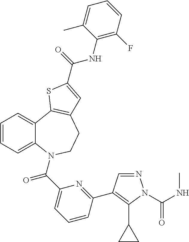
N1=CC(C2=NC(C(=O)N3C4=CC=CC=C4C4=C(CC3)C=C(C(=O)NC3=C(F)C=CC=C3C)S4)=CC=C2)=C(C2CC2)N1C(NC)=O
